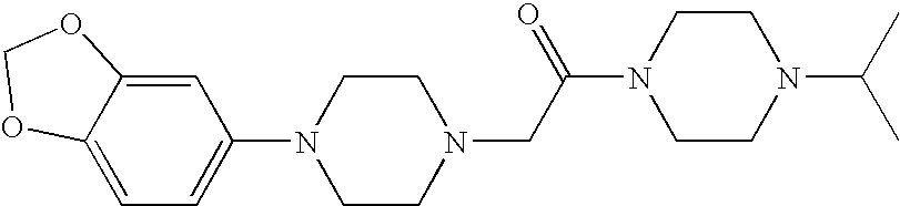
C1=C2C(=CC=C1N1CCN(CC(N3CCN(C(C)C)CC3)=O)CC1)OCO2
